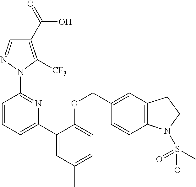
C1(C(=O)O)=C([CF3])N(C2=NC(C3=CC(C)=CC=C3OCC3=CC4=C(C=C3)N(S(=O)(=O)C)CC4)=CC=C2)N=C1
